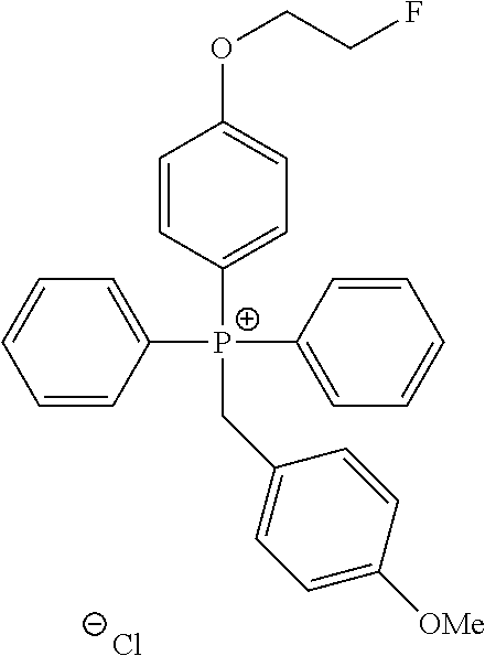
C1([P+](C2=CC=CC=C2)(C2=CC=CC=C2)CC2=CC=C([OMe])C=C2)=CC=C(OCCF)C=C1.[Cl-]
